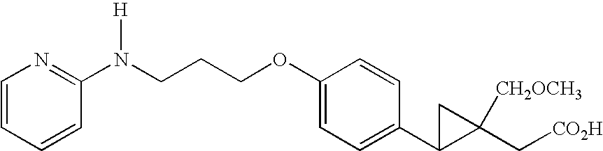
C1(N(CCCOC2=CC=C(C3C(C[CO2H])([CH2OCH3])C3)C=C2)[H])=NC=CC=C1
